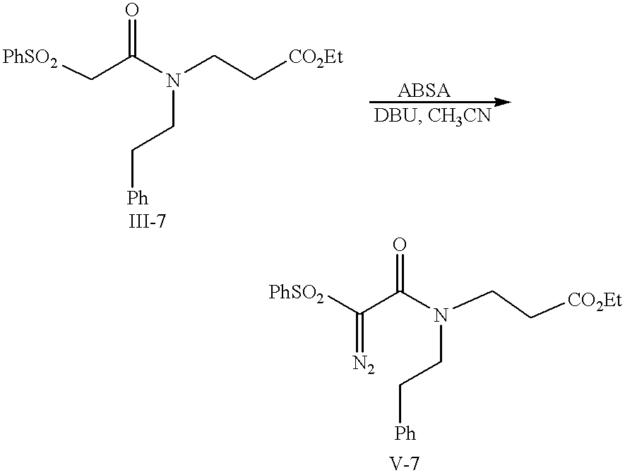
N(CC[Ph])(CC[CO2Et])C(C[PhSO2])=O.N(CC[Ph])(CC[CO2Et])C(C([PhSO2])=[N2])=O
